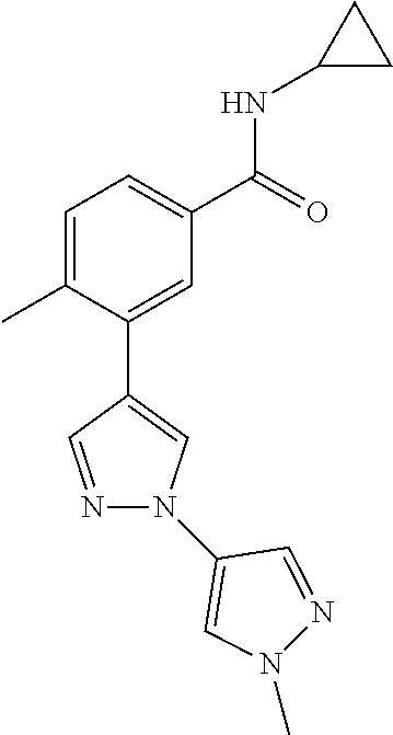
C1=C(C)C(C2=CN(C3=CN(C)N=C3)N=C2)=CC(C(=O)NC2CC2)=C1
